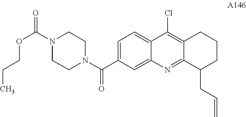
C1=C(C(N2CCN(C(=O)OCCC)CC2)=O)C=C2C(=C1)C(Cl)=C1C(=N2)C(CC=C)CCC1
